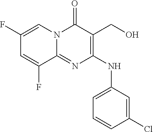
C1=CC(Cl)=CC(NC2=C(CO)C(=O)N3C(=N2)C(F)=CC(F)=C3)=C1
